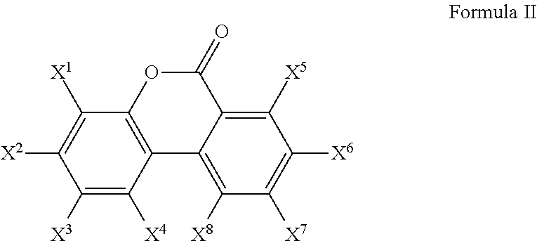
C1([X3])=C([X4])C2=C(C([X1])=C1[X2])OC(=O)C1=C([X5])C([X6])=C([X7])C([X8])=C21
